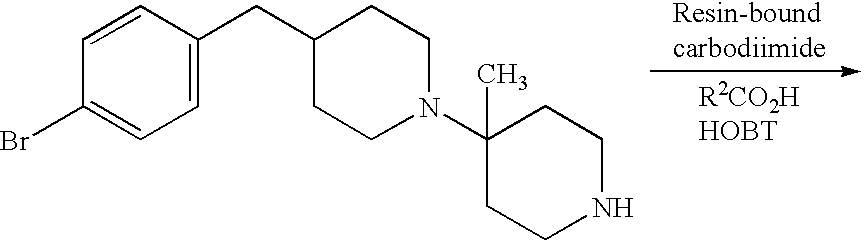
C1=CC(Br)=CC=C1CC1CCN(C2(C)CCNCC2)CC1
